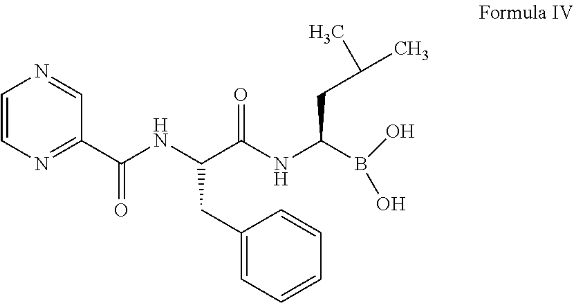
C1=CN=C(C(NC(C(NC(B(O)O)CC(C)C)=O)CC2=CC=CC=C2)=O)C=N1
